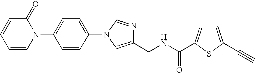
C1=CC=CN(C2=CC=C(N3C=NC(CNC(=O)C4=CC=C(C#C)S4)=C3)C=C2)C1=O
